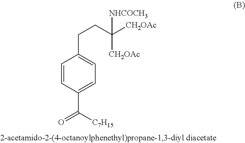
C1(C([C7H15])=O)=CC=C(CCC([CH2OAc])([NHCOCH3])[CH2OAc])C=C1
